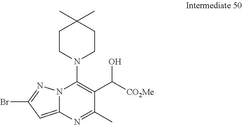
N12C(=CC(Br)=N1)N=C(C)C(C([CO2Me])O)=C2N1CCC(C)(C)CC1
